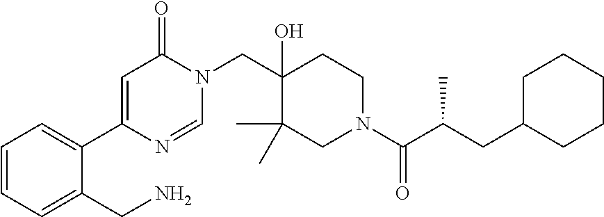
N1(CC2(O)C(C)(C)CN(C(=O)C(C)CC3CCCCC3)CC2)C(=O)C=C(C2=CC=CC=C2CN)N=C1
